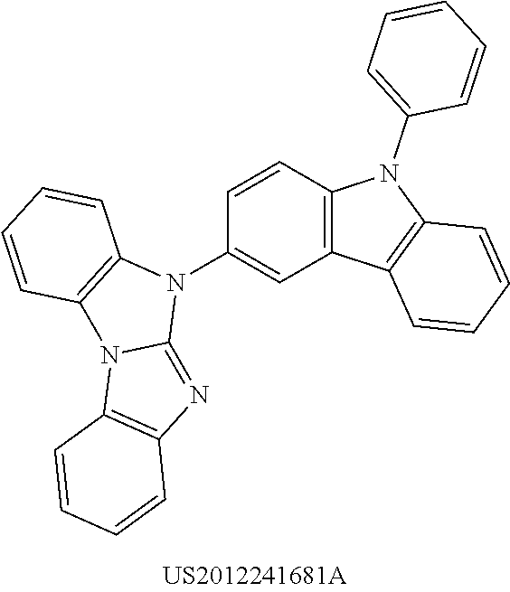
C12=C(C=CC(N3C4=C(N5C3=NC3=C5C=CC=C3)C=CC=C4)=C1)N(C1=CC=CC=C1)C1=C2C=CC=C1
